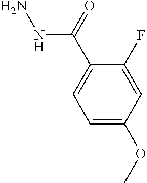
C1=C(OC)C=C(F)C(C(=O)NN)=C1
